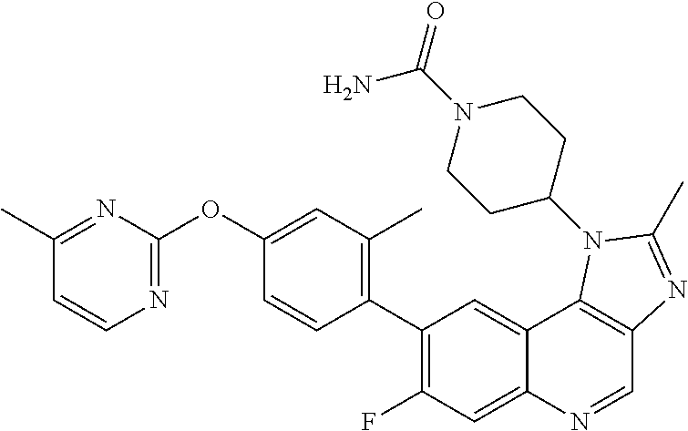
C1(C)=NC(OC2=CC(C)=C(C3=C(F)C=C4C(=C3)C3=C(C=N4)N=C(C)N3C3CCN(C(=O)N)CC3)C=C2)=NC=C1
